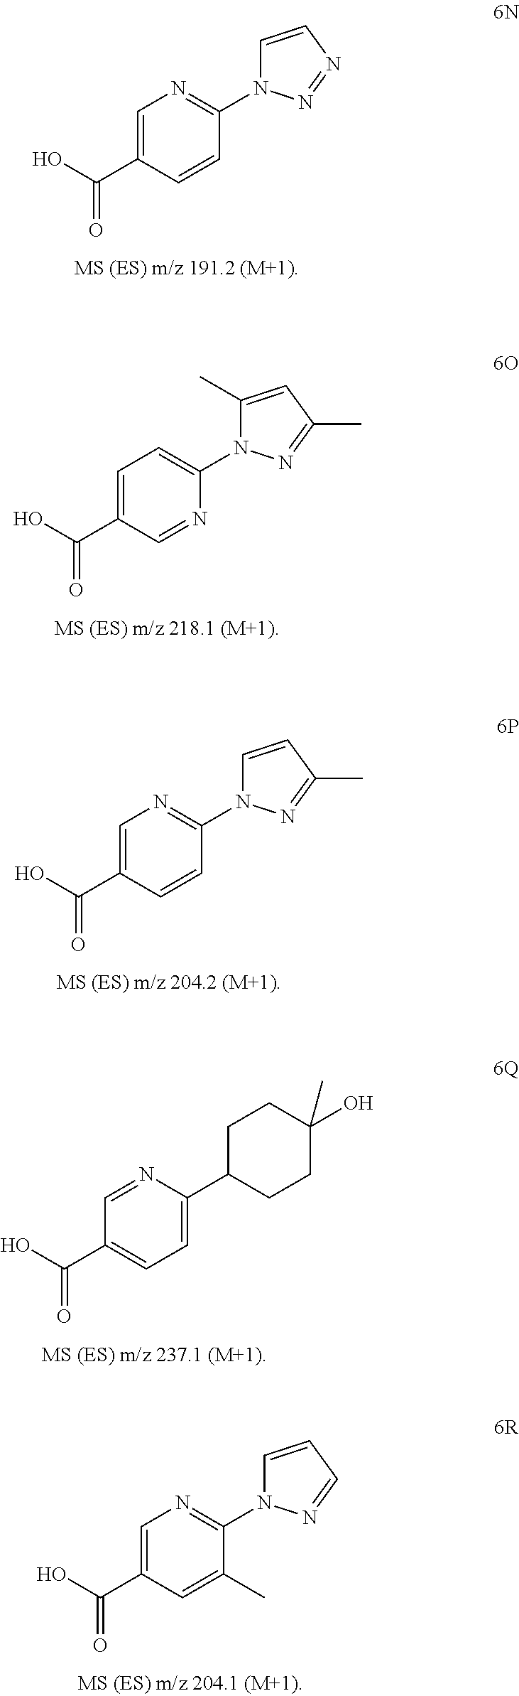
C1=C(C(O)=O)C=CC(N2C=CN=N2)=N1.C1=C(C(O)=O)C=NC(N2C(C)=CC(C)=N2)=C1.C1=C(C(O)=O)C=CC(N2C=CC(C)=N2)=N1.C1=NC(C2CCC(C)(O)CC2)=CC=C1C(O)=O.C1=C(C(O)=O)C=C(C)C(N2C=CC=N2)=N1
